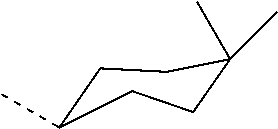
C1(C)CCC(C)(C)CC1
